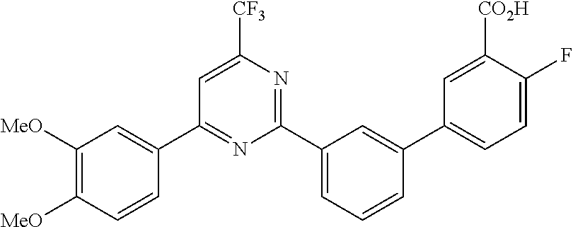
C1(C2=CC([MeO])=C([MeO])C=C2)=NC(C2=CC=CC(C3=CC=C(F)C([CO2H])=C3)=C2)=NC([CF3])=C1
